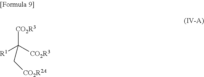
[CO2R3]C([R1])([CO2R3])C[CO2R2A]
